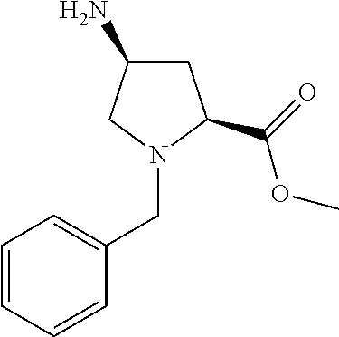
C1C(N)CN(CC2=CC=CC=C2)C1C(OC)=O
